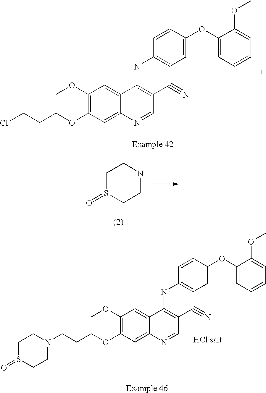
C1(OC)=C(OCCCCl)C=C2C(=C1)C(NC1=CC=C(OC3=CC=CC=C3OC)C=C1)=C(C#N)C=N2.C1(OC)=C(OCCCN2CCS(=O)CC2)C=C2C(=C1)C(NC1=CC=C(OC3=CC=CC=C3OC)C=C1)=C(C#N)C=N2.C1S(=O)CCNC1
